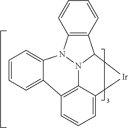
C1=CC=C2C3=C4N5N(C6=C(C5[Ir]C4=CC=C3)C=CC=C6)C2=C1
